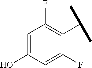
C1=C(O)C=C(F)C(C(C)C)=C1F
